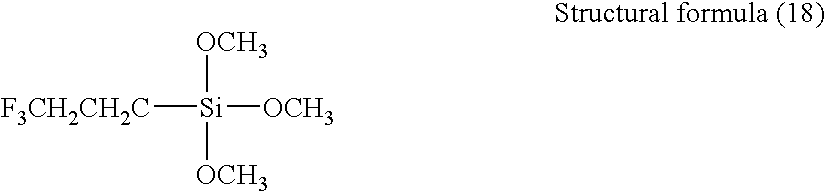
[F3CH2CH2C][Si]([OCH3])([OCH3])[OCH3]
